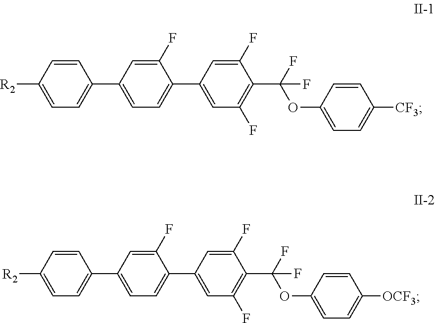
C1=CC([R2])=CC=C1C1=CC=C(C2=CC(F)=C(C(OC3=CC=C([CF3])C=C3)(F)F)C(F)=C2)C(F)=C1.C1=CC([R2])=CC=C1C1=CC=C(C2=CC(F)=C(C(OC3=CC=C([OCF3])C=C3)(F)F)C(F)=C2)C(F)=C1
